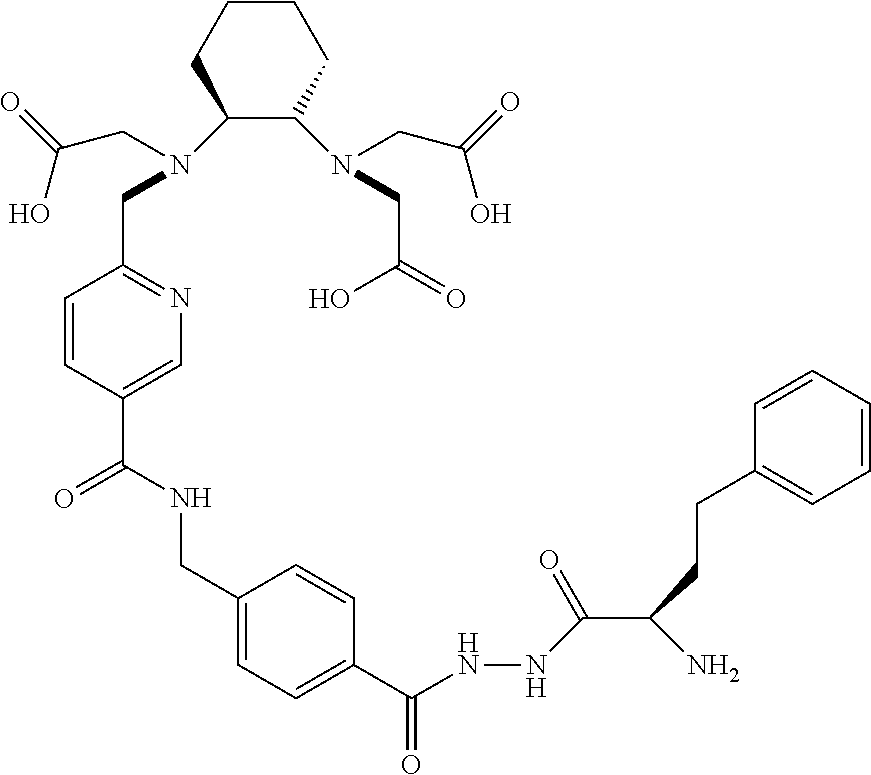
N(C(C1=CN=C(CN(C2C(N(CC(O)=O)CC(=O)O)CCCC2)CC(=O)O)C=C1)=O)CC1=CC=C(C(NNC(C(N)CCC2=CC=CC=C2)=O)=O)C=C1
